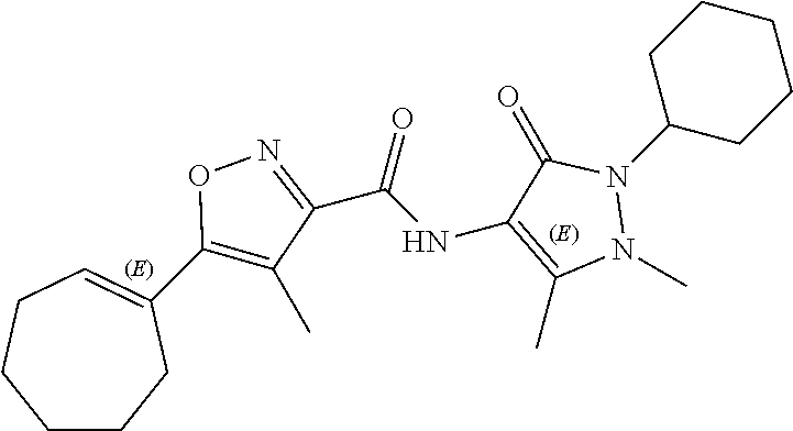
O1N=C(C(NC2=C(C)N(C)N(C3CCCCC3)C2=O)=O)C(C)=C1C1=CCCCCC1
